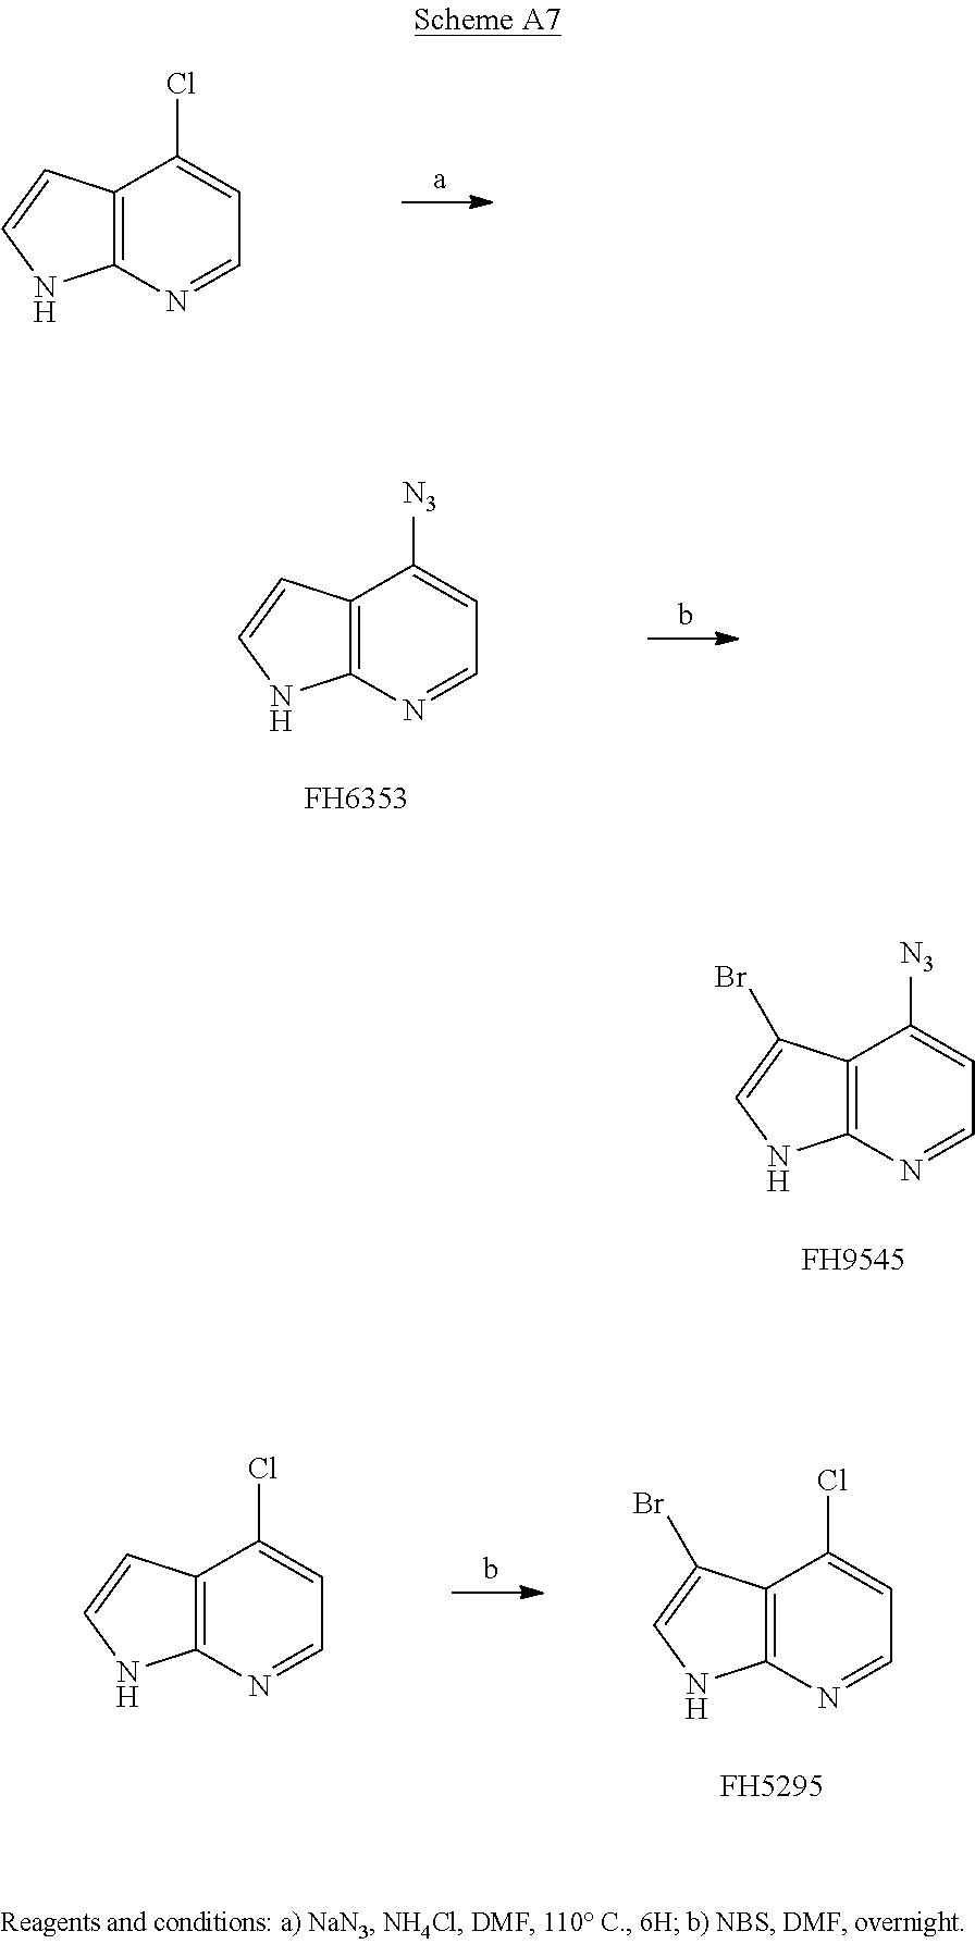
C12=C(N=CC=C1Cl)NC=C2.C12=C(N=CC=C1[N3])NC=C2.[FH6353].C12=C(N=CC=C1[N3])NC=C2Br.[FH9545].C12=C(N=CC=C1Cl)NC=C2.C12=C(N=CC=C1Cl)NC=C2Br.[FH5295]
